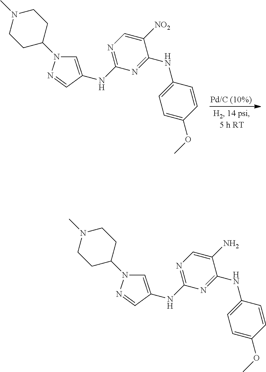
C1=C(NC2=NC=C([NO2])C(NC3=CC=C(OC)C=C3)=N2)C=NN1C1CCN(C)CC1.C1=C(NC2=NC=C(N)C(NC3=CC=C(OC)C=C3)=N2)C=NN1C1CCN(C)CC1
